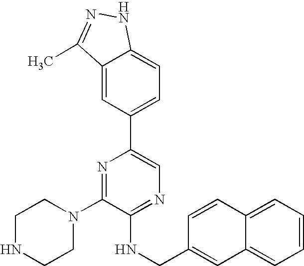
C1(N2CCNCC2)=NC(C2=CC=C3C(=C2)C(C)=NN3)=CN=C1NCC1=CC2=CC=CC=C2C=C1
